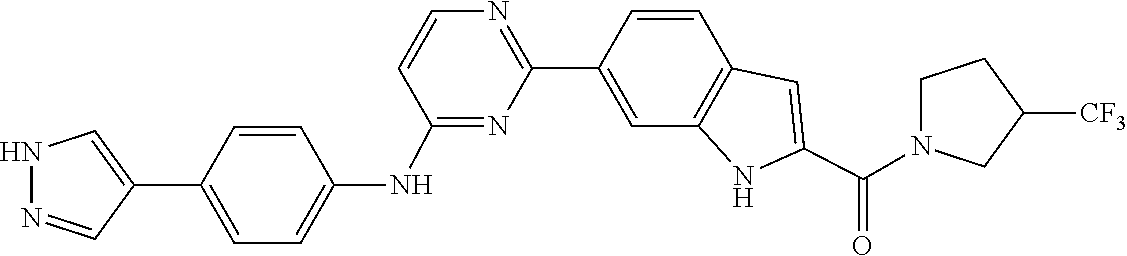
C1=CC2=C(C=C1C1=NC=CC(NC3=CC=C(C4=CNN=C4)C=C3)=N1)NC(C(=O)N1CCC([CF3])C1)=C2
